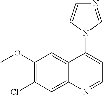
C1(OC)=C(Cl)C=C2C(=C1)C(N1C=NC=C1)=CC=N2
